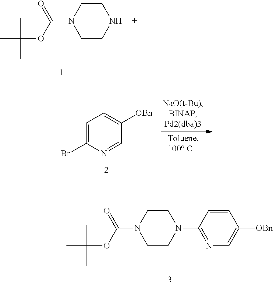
C1CNCCN1C(OC(C)(C)C)=O.C1=C(Br)N=CC([OBn])=C1.C1CN(C2=NC=C([OBn])C=C2)CCN1C(OC(C)(C)C)=O
